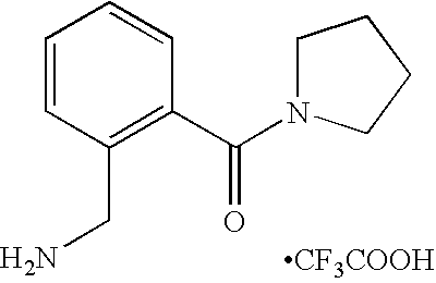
C1N(C(C2=C(CN)C=CC=C2)=O)CCC1.[CF3COOH]
